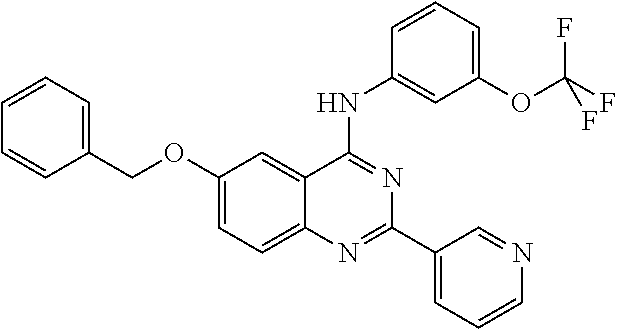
C1(OCC2=CC=CC=C2)=CC=C2C(=C1)C(NC1=CC(OC(F)(F)F)=CC=C1)=NC(C1=CC=CN=C1)=N2
